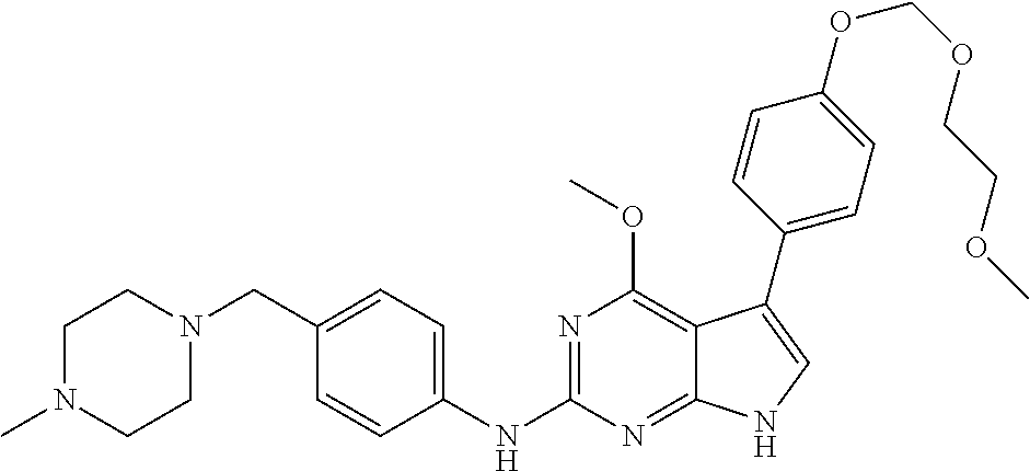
C1N(C)CCN(CC2=CC=C(NC3=NC(OC)=C4C(=N3)NC=C4C3=CC=C(OCOCCOC)C=C3)C=C2)C1
